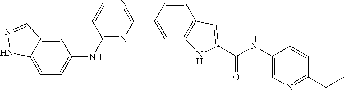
C1(NC2=CC=C3C(=C2)C=NN3)=NC(C2=CC3=C(C=C2)C=C(C(NC2=CN=C(C(C)C)C=C2)=O)N3)=NC=C1
